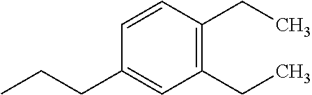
CCCC1=CC(CC)=C(CC)C=C1
